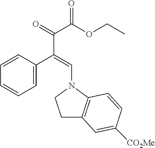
C1=C(C(=CN2C3=C(CC2)C=C([CO2Me])C=C3)C(=O)C(OCC)=O)C=CC=C1
